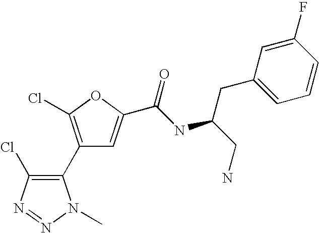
C1(C2=C(Cl)N=NN2C)=C(Cl)OC(C(NC(CN)CC2=CC=CC(F)=C2)=O)=C1
